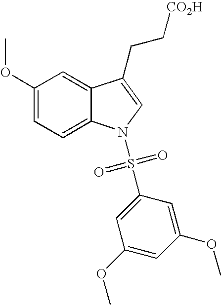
C12=CC(OC)=CC=C1N(S(C1=CC(OC)=CC(OC)=C1)(=O)=O)C=C2CC[CO2H]
